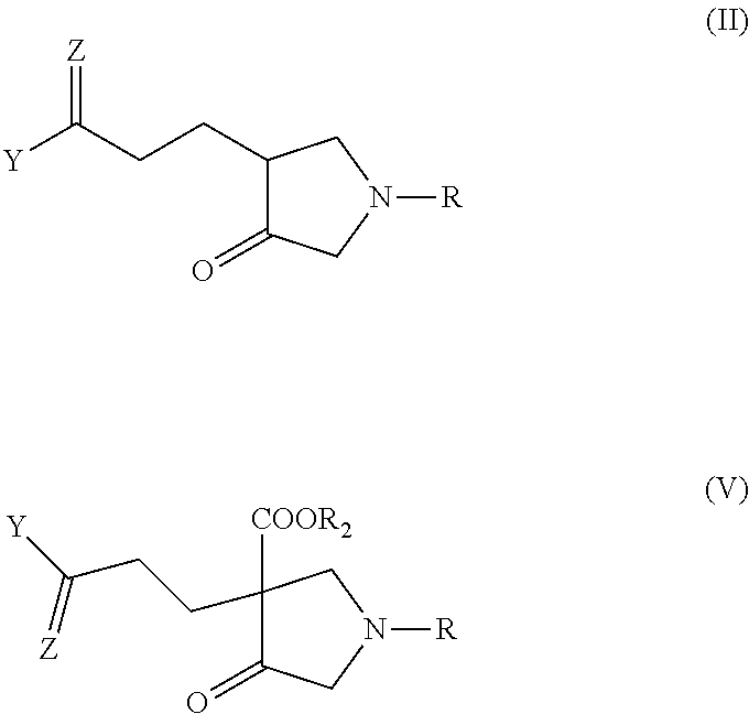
[Y]C(CCC1C(=O)CN([R])C1)=[Z].C1([COOR2])(CCC([Y])=[Z])C(=O)CN([R])C1
